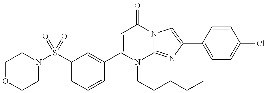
C1=C(S(N2CCOCC2)(=O)=O)C=C(C2=CC(=O)N3C(=NC(C4=CC=C(Cl)C=C4)=C3)N2CCCCC)C=C1
